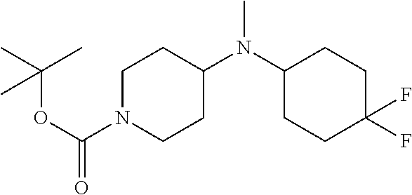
C1N(C(OC(C)(C)C)=O)CCC(N(C2CCC(F)(F)CC2)C)C1
